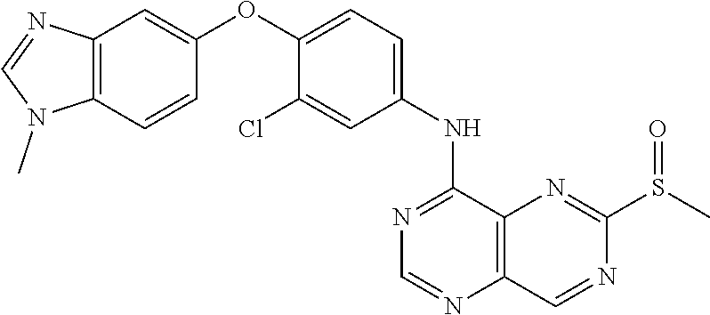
C12=C(C=CC(OC3=CC=C(NC4=NC=NC5=C4N=C(S(C)=O)N=C5)C=C3Cl)=C1)N(C)C=N2
